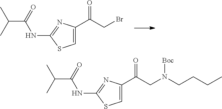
C1=C(C(CBr)=O)N=C(NC(C(C)C)=O)S1.C1=C(C(CN(CCCC)[Boc])=O)N=C(NC(C(C)C)=O)S1
